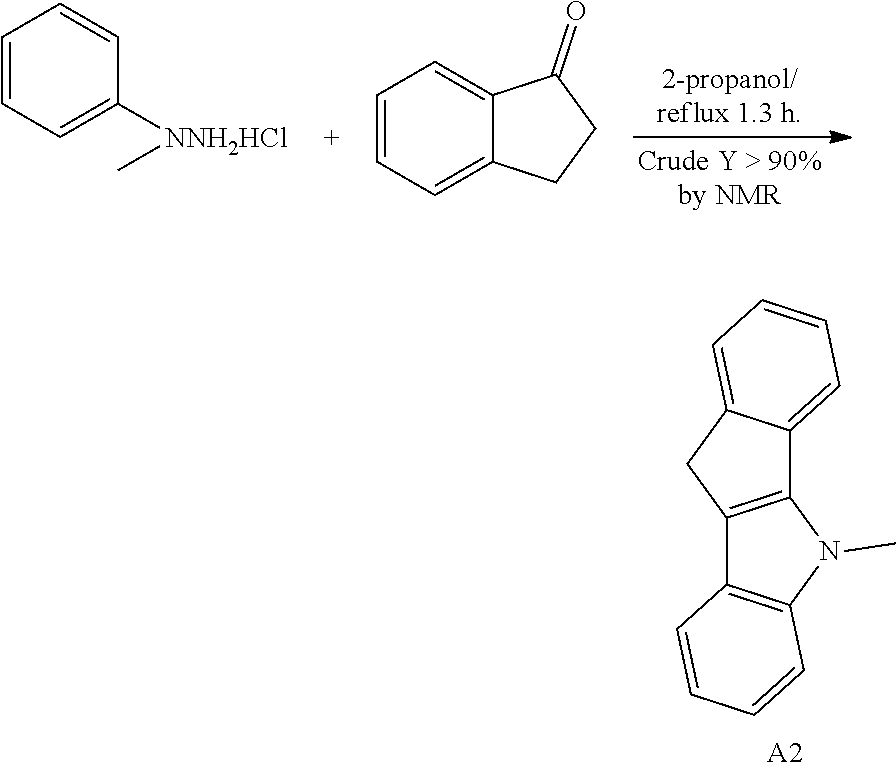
C1=CC=C([NNH2HCl]C)C=C1.C1=CC=C2C(=C1)C(=O)CC2.C12=C(N(C)C3=C1C=CC=C3)C1=CC=CC=C1C2.[A2]
